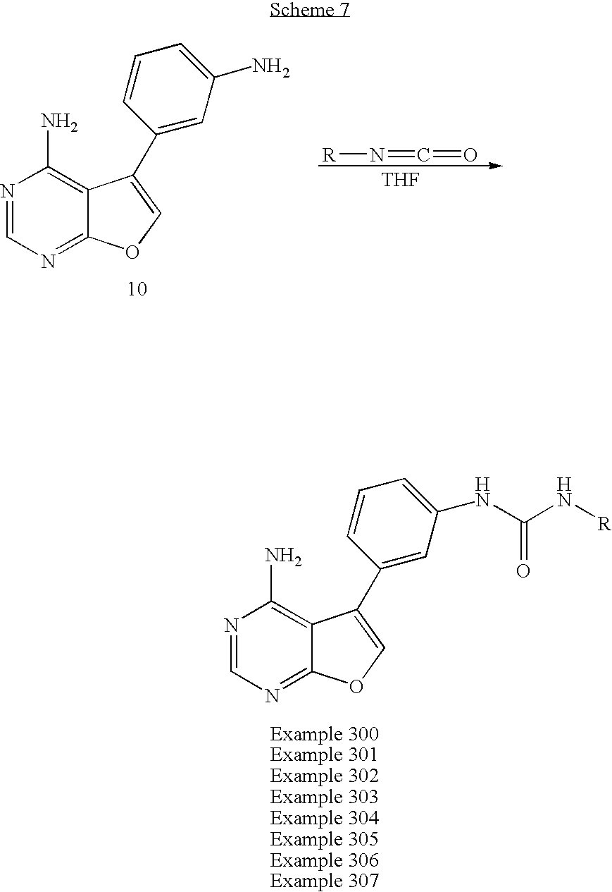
N1=CN=C2C(=C1N)C(C1=CC(N)=CC=C1)=CO2.[R]N=C=O.[THF].N1=CN=C2C(=C1N)C(C1=CC(NC(N[R])=O)=CC=C1)=CO2
